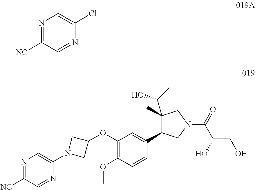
N1=C([NC])C=NC(Cl)=C1.N1=C([NC])C=NC(N2CC(OC3=C(OC)C=CC(C4C(C(O)C)(C)CN(C(C(CO)O)=O)C4)=C3)C2)=C1
